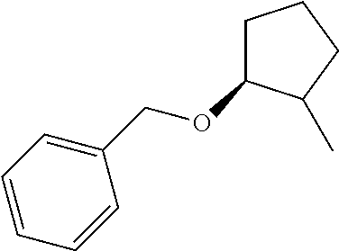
C1=CC=CC(COC2CCCC2C)=C1
